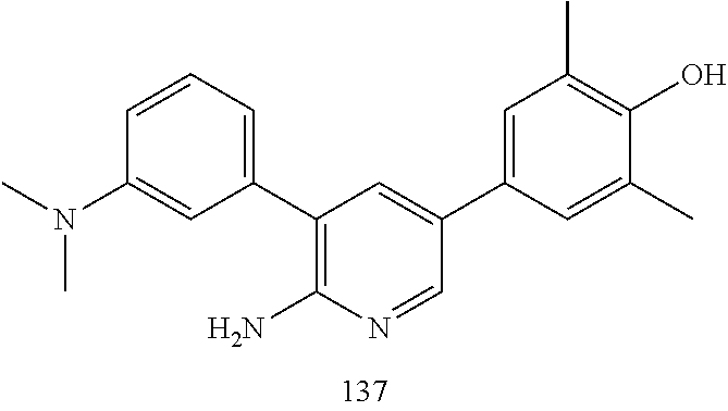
N(C)(C)C1=CC(C2=C(N)N=CC(C3=CC(C)=C(O)C(C)=C3)=C2)=CC=C1
